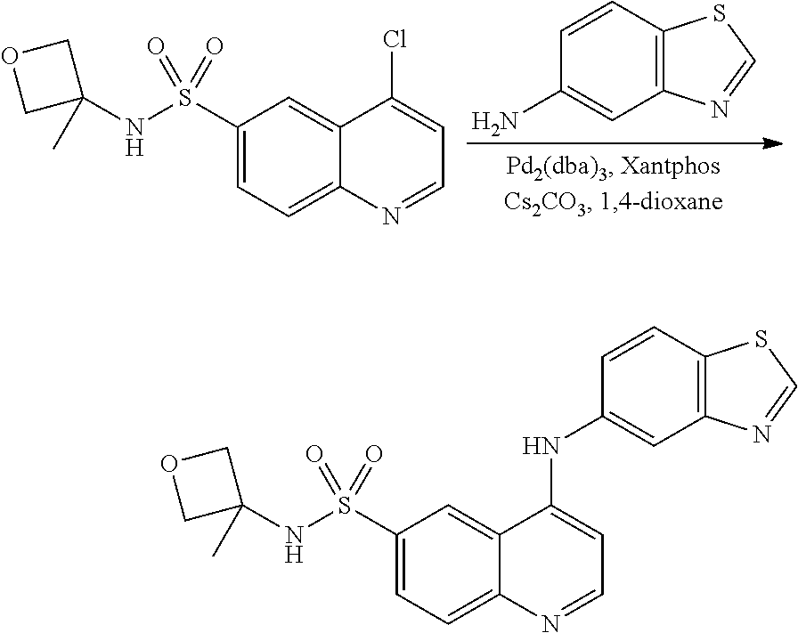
C12=C(C=CC(N)=C1)SC=N2.C1(S(NC2(C)COC2)(=O)=O)=CC=C2C(=C1)C(Cl)=CC=N2.C1(S(NC2(C)COC2)(=O)=O)=CC=C2C(=C1)C(NC1=CC3=C(C=C1)SC=N3)=CC=N2
